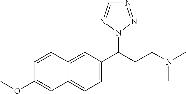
N1=NN(C(CCN(C)C)C2=CC=C3C(=C2)C=CC(OC)=C3)N=C1
